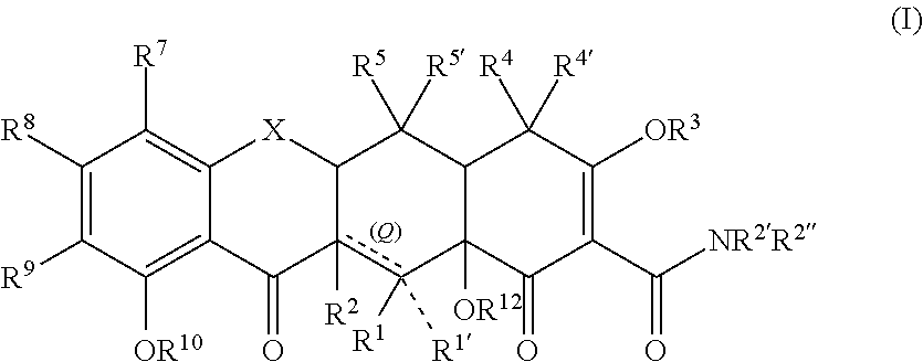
[(Q)].C1([R8])=C([R9])C([OR10])=C2C(=C1[R7])[X]C1c([R2])(c([R1])([R1])C3([OR12])C(C1([R5])[R5])C([R4])([R4])C([OR3])=C(C([NR2R2])=O)C3=O)C2=O
